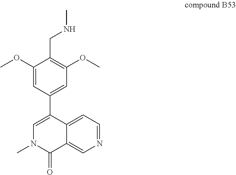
C1(OC)=CC(C2=CN(C)C(=O)C3=CN=CC=C23)=CC(OC)=C1CNC
